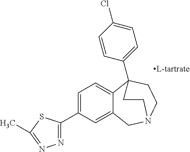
C1=C(C2=NN=C(C)S2)C=C2C(=C1)C1(C3=CC=C(Cl)C=C3)CCN(C2)CC1
